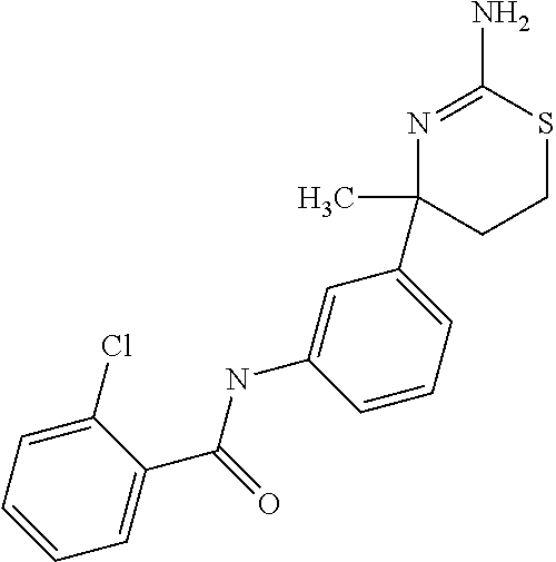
N1=C(N)SCCC1(C)C1=CC=CC(NC(C2=CC=CC=C2Cl)=O)=C1
